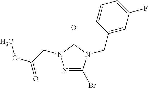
N1=C(Br)N(CC2=CC(F)=CC=C2)C(=O)N1CC(=O)OC
